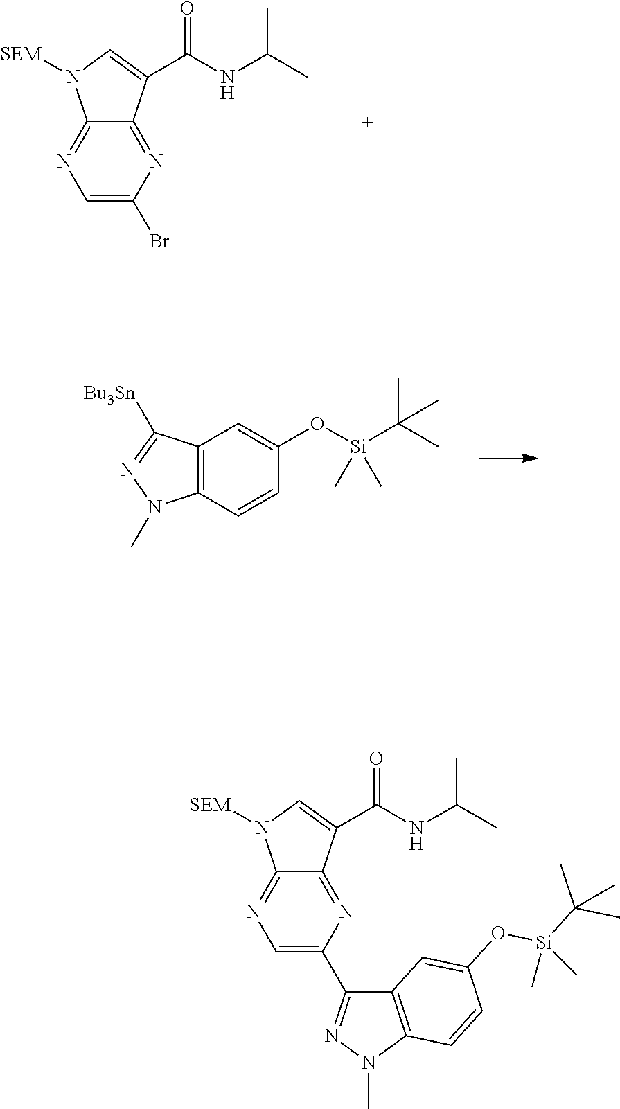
C12=NC(Br)=CN=C1N([SEM])C=C2C(NC(C)C)=O.C12=C(C=CC(O[Si](C(C)(C)C)(C)C)=C1)N(C)N=C2[Bu3Sn].C12=NC(C3=NN(C)C4=C3C=C(O[Si](C(C)(C)C)(C)C)C=C4)=CN=C1N([SEM])C=C2C(NC(C)C)=O
